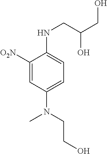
C1([O2N])=CC(N(C)CCO)=CC=C1NCC(CO)O
